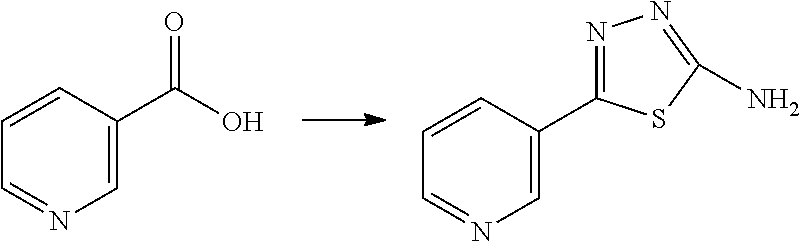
C1=NC=C(C(O)=O)C=C1.C1=NC=C(C2=NN=C(N)S2)C=C1
